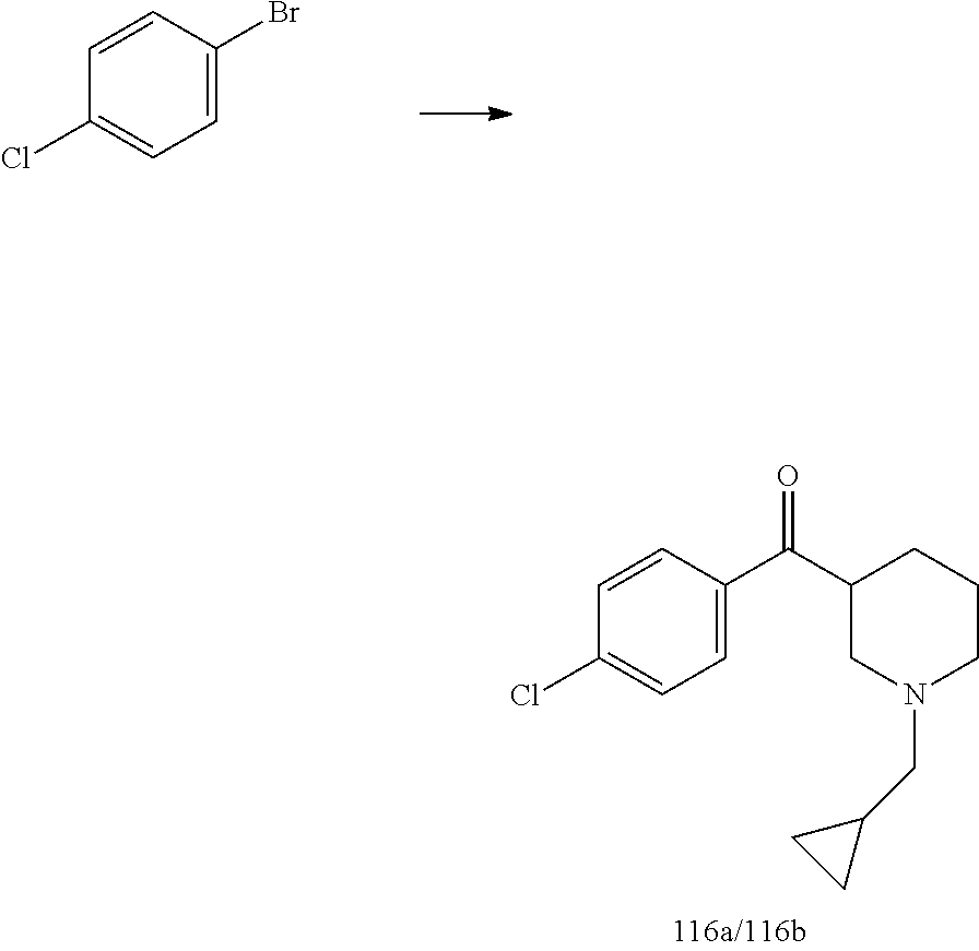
C1(Cl)=CC=C(Br)C=C1.C1=C(C(C2CN(CC3CC3)CCC2)=O)C=CC(Cl)=C1
